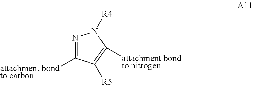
[attachment bondto carbon]C1=NN([R4])C([attachment bondto nitrogen])=C1[R5]
